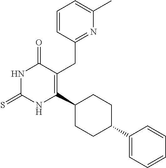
C1=CC(CC2=C(C3CCC(C4=CC=CC=C4)CC3)NC(=S)NC2=O)=NC(C)=C1
